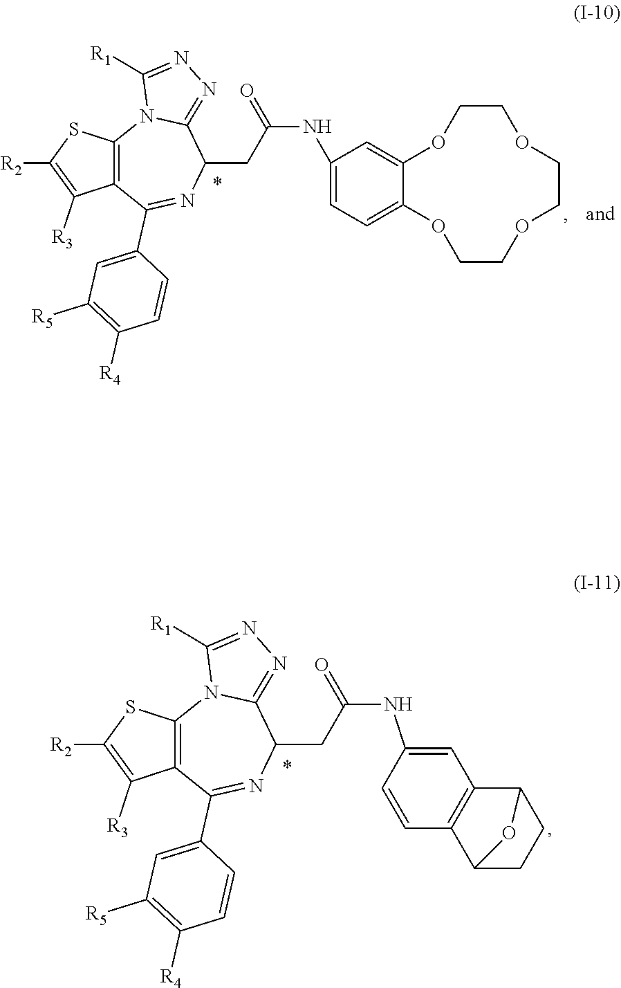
C12=C(SC([R2])=C1[R3])N1C(=NN=C1[R1])C(CC(NC1=CC=C3C(=C1)OCCOCCOCCO3)=O)N=C2C1=CC([R5])=C([R4])C=C1.C12=C(SC([R2])=C1[R3])N1C(=NN=C1[R1])C(CC(NC1=CC3=C(C=C1)C1CCC3O1)=O)N=C2C1=CC([R5])=C([R4])C=C1
